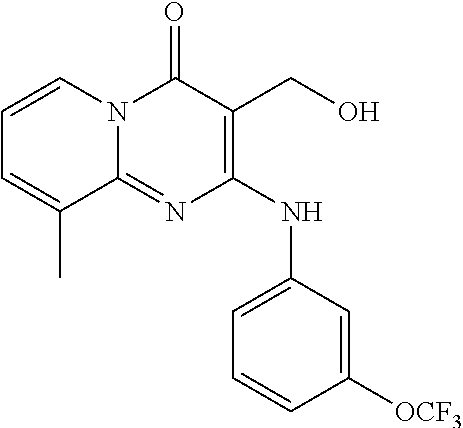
C1=CC([OCF3])=CC(NC2=C(CO)C(=O)N3C(=N2)C(C)=CC=C3)=C1
